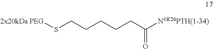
[NeK26PTH(1-34)]C(CCCCCS[2x20kDa PEG])=O
